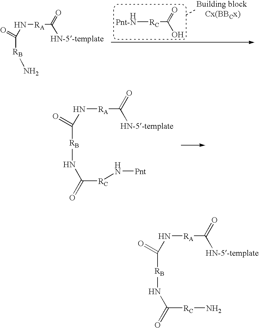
N([RA]C([HN-5-template])=O)C([RB]NC(=O)[RC]N[Pnt])=O.[HPnt-N][RC]C(O)=O.N([RA]C([HN-5-template])=O)C([RB]N)=O.N([RA]C([HN-5-template])=O)C([RB]NC(=O)[RC]N)=O
